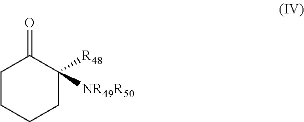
C1C(=O)C([NR49R50])([R48])CCC1
